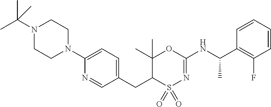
C1=C(N2CCN(C(C)(C)C)CC2)N=CC(CC2C(C)(C)OC(NC(C3=C(F)C=CC=C3)C)=NS2(=O)=O)=C1
